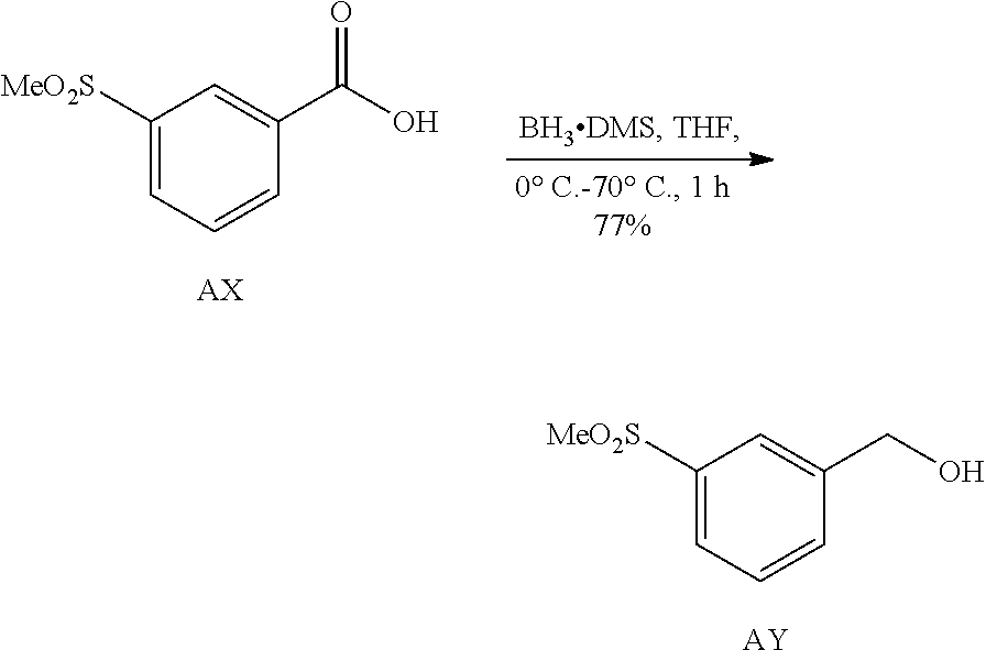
C1([MeO2S])=CC=CC(C(O)=O)=C1.[AX].C1([MeO2S])=CC=CC(CO)=C1.[AY]
